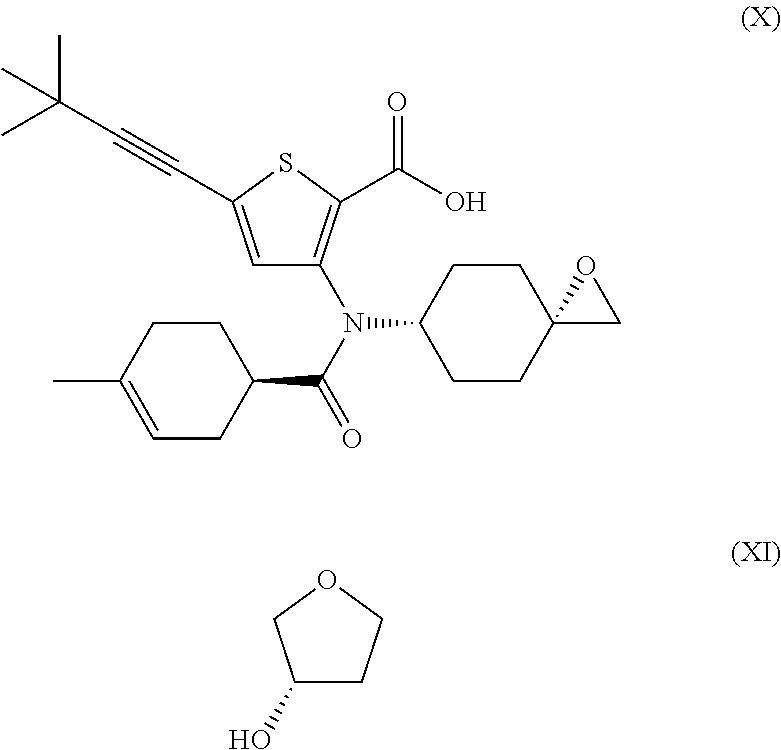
C12(CCC(N(C3=C(C(O)=O)SC(C#CC(C)(C)C)=C3)C(C3CCC(C)=CC3)=O)CC1)CO2.C1(O)CCOC1
